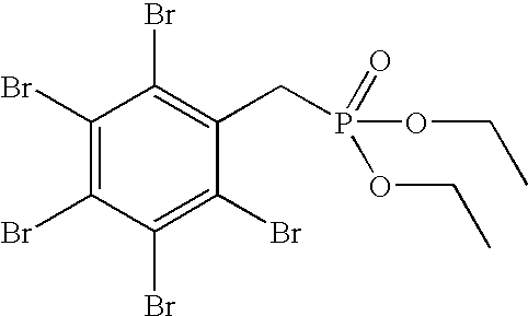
C1(Br)=C(Br)C(Br)=C(Br)C(CP(=O)(OCC)OCC)=C1Br
